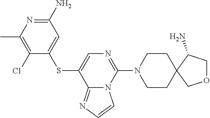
C1(N)=NC(C)=C(Cl)C(SC2=CN=C(N3CCC4(CC3)COCC4N)N3C2=NC=C3)=C1
